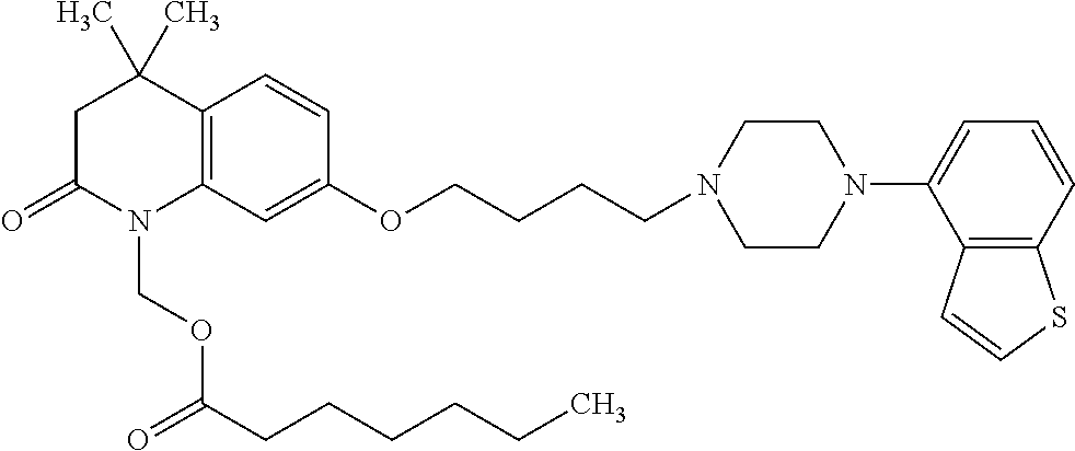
C1C(=O)N(COC(=O)CCCCCC)C2=C(C1(C)C)C=CC(OCCCCN1CCN(C3=CC=CC4=C3C=CS4)CC1)=C2
